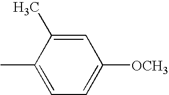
C1=C(C)C(C)=CC([OCH3])=C1
